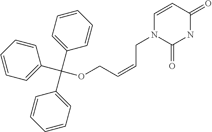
C(C1=CC=CC=C1)(C1=CC=CC=C1)(C1=CC=CC=C1)OCC=CCN1C(=O)NC(=O)C=C1
